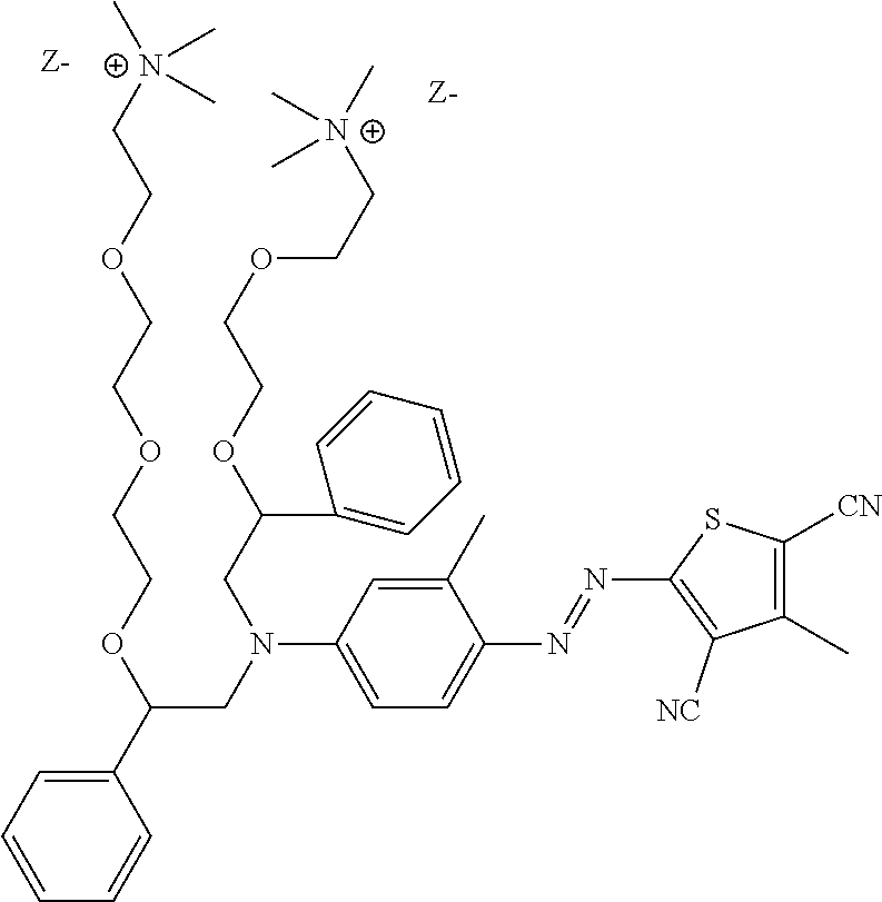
C1(C)=CC(N(CC(C2=CC=CC=C2)OCCOCCOCC[N+](C)(C)C)CC(OCCOCC[N+](C)(C)C)C2=CC=CC=C2)=CC=C1N=NC1=C([NC])C(C)=C([CN])S1
